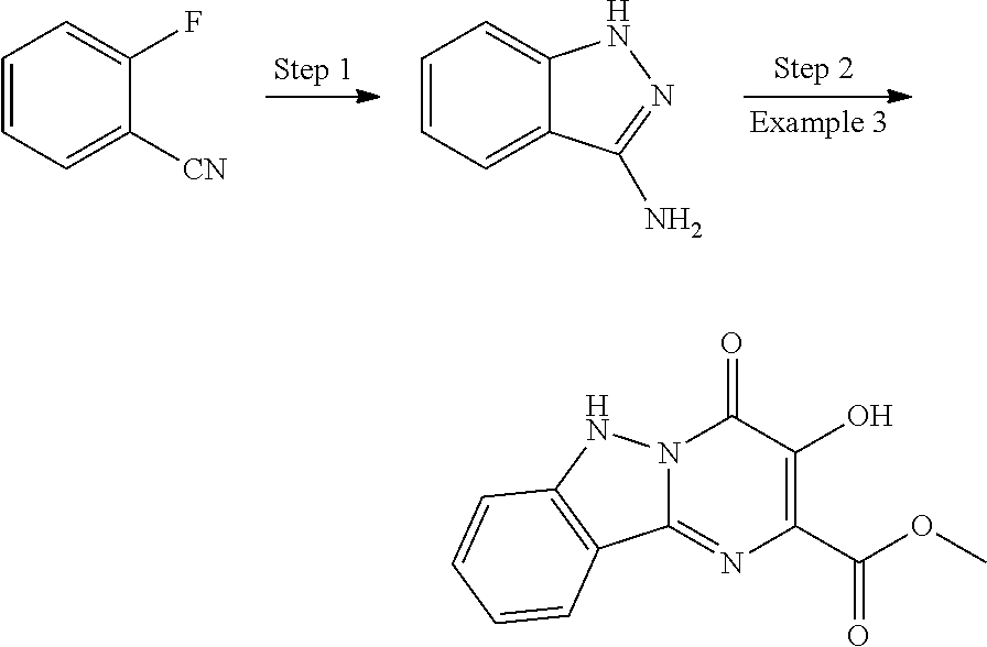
C1=CC=C([CN])C(F)=C1.C1=CC=C2C(=C1)NN=C2N.N12C(=NC(C(=O)OC)=C(O)C1=O)C1=C(N2)C=CC=C1
